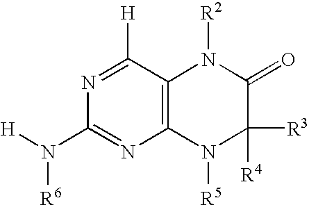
C12=C(C([H])=NC(N([H])[R6])=N1)N([R2])C(=O)C([R4])([R3])N2[R5]
